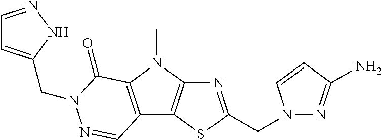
N1=C(CN2N=C(N)C=C2)SC2=C1N(C)C1=C2C=NN(CC2=CC=NN2)C1=O
